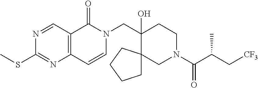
C12=C(C(=O)N(CC3(O)C4(CN(C(=O)C(C[CF3])C)CC3)CCCC4)C=C1)C=NC(SC)=N2
